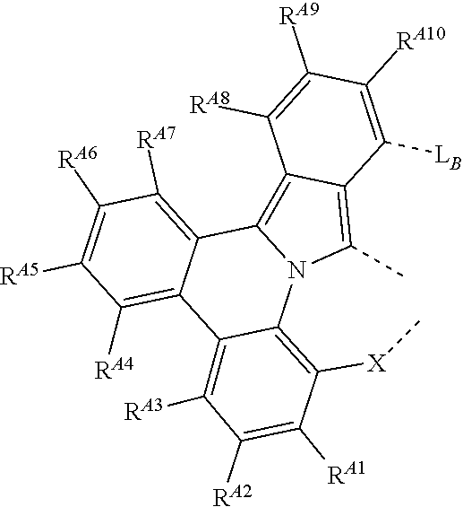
N12C3=C([X]C)C([RA1])=C([RA2])C([RA3])=C3C3=C([RA4])C([RA5])=C([RA6])C([RA7])=C3C1=C1C(=C2C)C([LB])=C([RA10])C([RA9])=C1[RA8]
